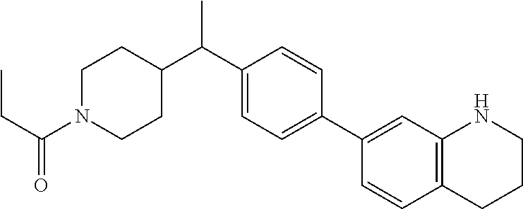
N1(C(CC)=O)CCC(C(C2=CC=C(C3=CC4=C(C=C3)CCCN4)C=C2)C)CC1
